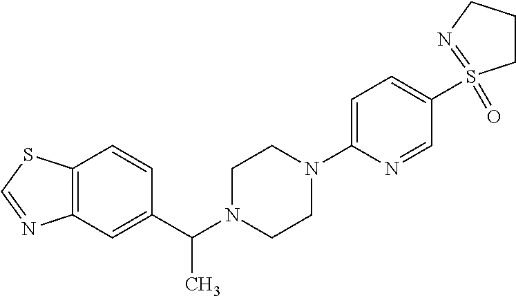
C12=C(C=CC(C(N3CCN(C4=CC=C(S5(=O)=NCCC5)C=N4)CC3)C)=C1)SC=N2
